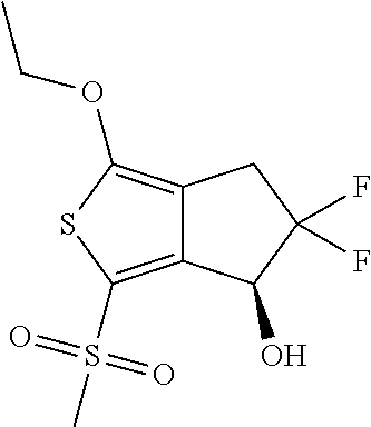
C12=C(OCC)SC(S(C)(=O)=O)=C1C(O)C(F)(F)C2
